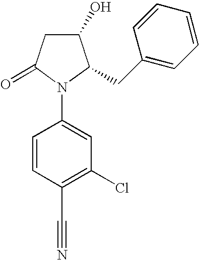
C1(O)CC(=O)N(C2=CC(Cl)=C(C#N)C=C2)C1CC1=CC=CC=C1
